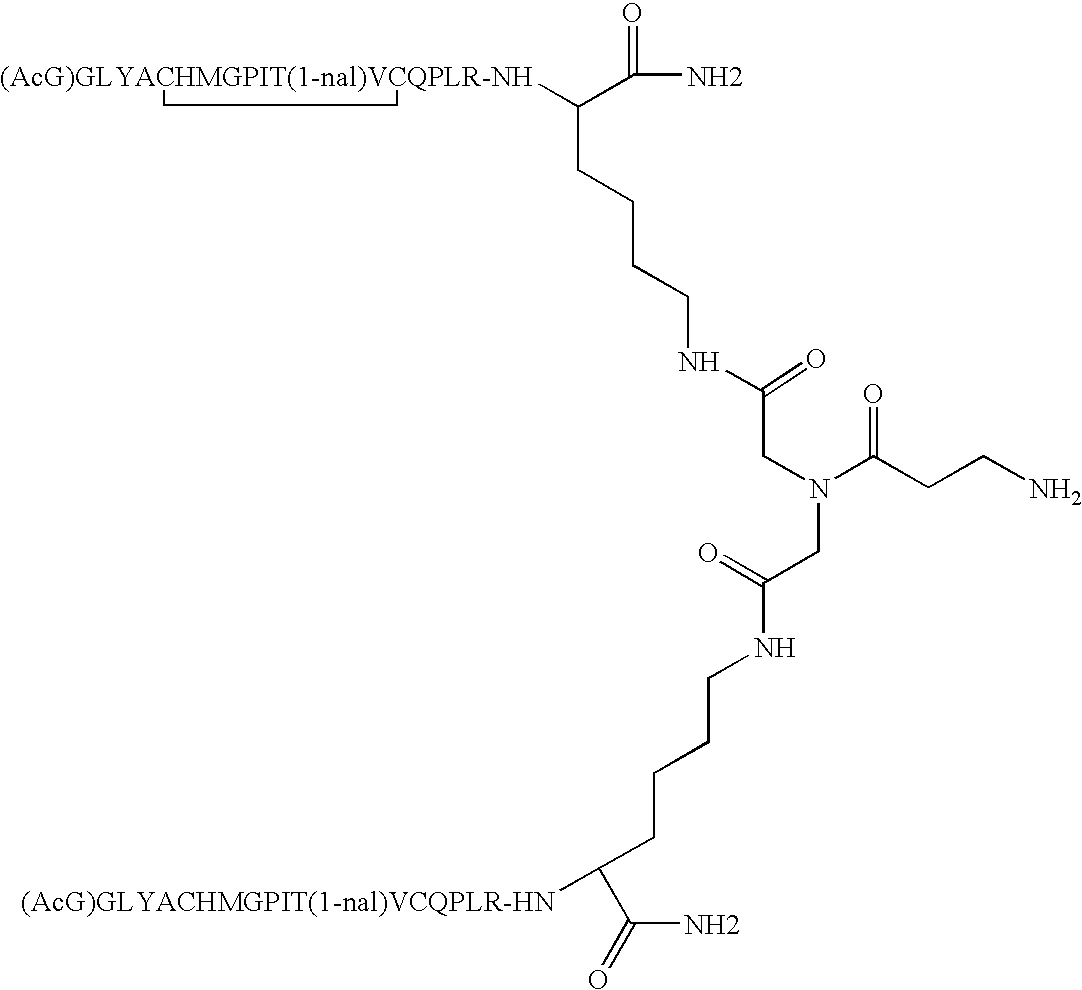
C(N)(=O)C([(AcG)GLYACHMGPIT(1-nal)VCQPLR-NH])CCCCNC(CN(CC(=O)NCCCCC(C(N)=O)[(AcG)GLYACHMGPIT(1-nal)VCQPLR-HN])C(CCN)=O)=O
